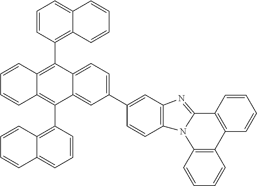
C1=CC2=C(C=C1)N1C(=NC3=C1C=CC(C1=CC=C4C(=C1)C(C1=C5C(=CC=C1)C=CC=C5)=C1C(=C4C4=C5C(=CC=C4)C=CC=C5)C=CC=C1)=C3)C1=C2C=CC=C1
